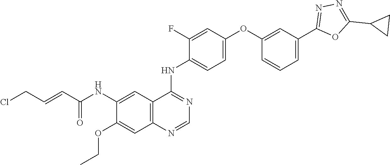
N(C1=CC2=C(C=C1OCC)N=CN=C2NC1=CC=C(OC2=CC(C3=NN=C(C4CC4)O3)=CC=C2)C=C1F)C(C=CCCl)=O
